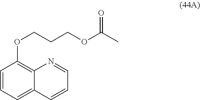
C1=CC=C2C(=C1OCCCOC(C)=O)N=CC=C2
